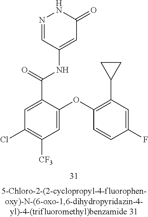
N1=CC(NC(C2=CC(Cl)=C([CF3])C=C2OC2=C(C3CC3)C=C(F)C=C2)=O)=CC(=O)N1
